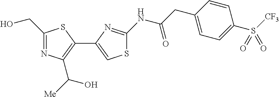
C1(CO)=NC(C([Me])O)=C(C2=CSC(NC(CC3=CC=C(S([CF3])(=O)=O)C=C3)=O)=N2)S1
